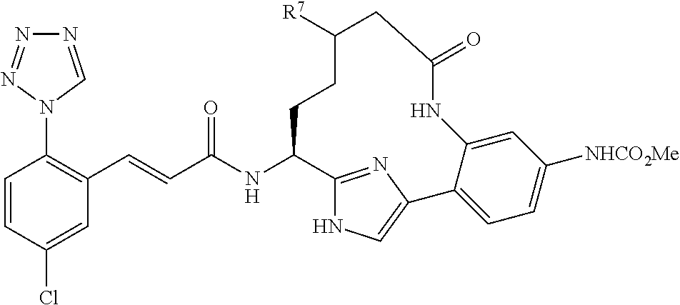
C12=NC(=CN1)C1=CC=C([NHCO2Me])C=C1NC(=O)CC([R7])CCC2NC(C=CC1=C(N2C=NN=N2)C=CC(Cl)=C1)=O
